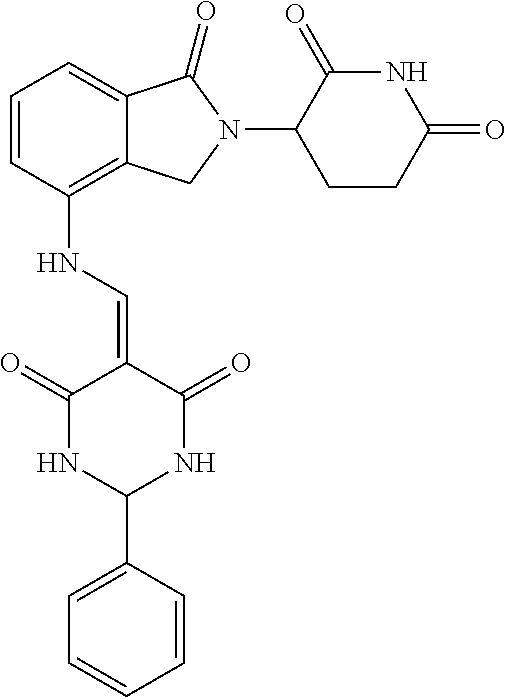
C12=C(NC=C3C(=O)NC(C4=CC=CC=C4)NC3=O)C=CC=C1C(=O)N(C1C(=O)NC(=O)CC1)C2
